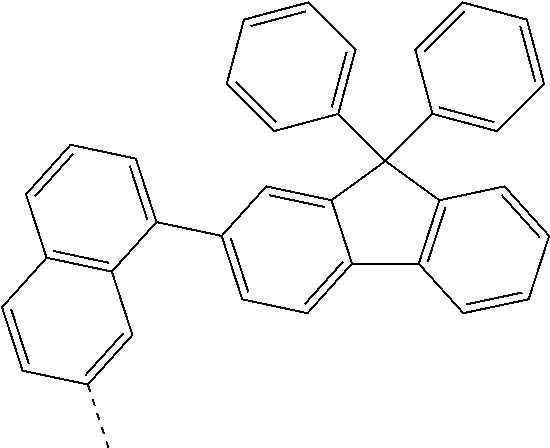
C12=CC=C(C3=CC=CC4=C3C=C(C)C=C4)C=C1C(C1=CC=CC=C1)(C1=CC=CC=C1)C1=C2C=CC=C1
